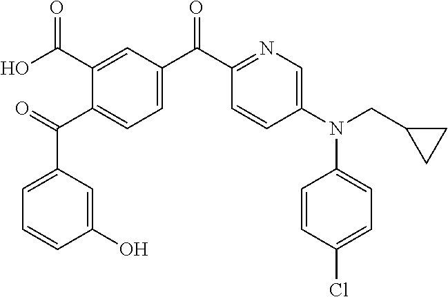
O=C(C1=CC=C(C(C2=NC=C(N(CC3CC3)C3=CC=C(Cl)C=C3)C=C2)=O)C=C1C(O)=O)C1=CC=CC(O)=C1
